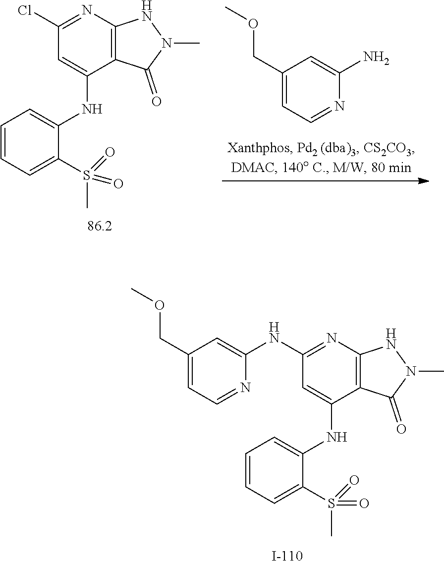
C1(Cl)=NC2=C(C(NC3=CC=CC=C3S(C)(=O)=O)=C1)C(=O)N(C)N2.C1(COC)=CC=NC(N)=C1.C1(NC2=CC(COC)=CC=N2)=NC2=C(C(NC3=CC=CC=C3S(C)(=O)=O)=C1)C(=O)N(C)N2
